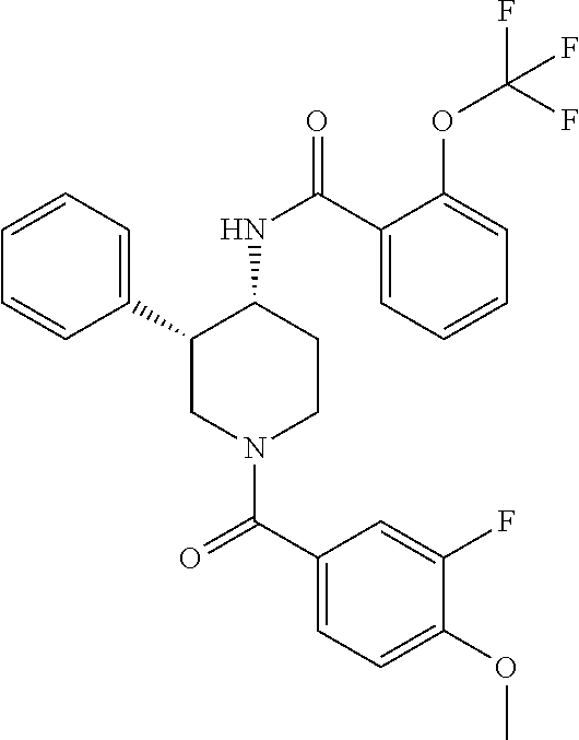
C1=CC=C(C2CN(C(C3=CC=C(OC)C(F)=C3)=O)CCC2NC(=O)C2=CC=CC=C2OC(F)(F)F)C=C1
